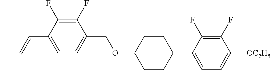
C1(F)=C(F)C(C=CC)=CC=C1COC1CCC(C2=CC=C([OC2H5])C(F)=C2F)CC1
